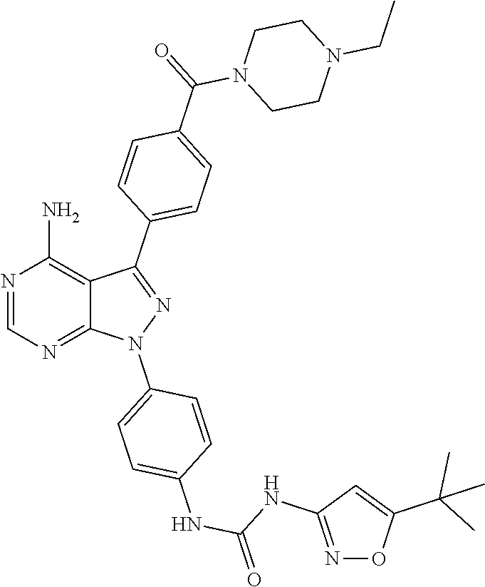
N1=CN=C2C(=C1N)C(C1=CC=C(C(N3CCN(CC)CC3)=O)C=C1)=NN2C1=CC=C(NC(=O)NC2=NOC(C(C)(C)C)=C2)C=C1
